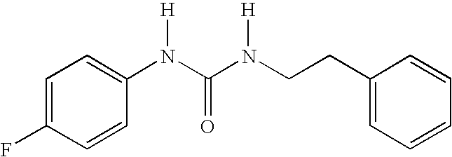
C1=C(F)C=CC(N(C(N(CCC2=CC=CC=C2)[H])=O)[H])=C1
